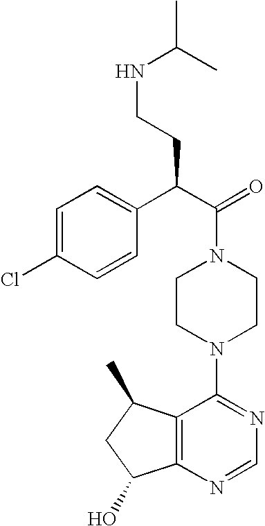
C(N1CCN(C2=NC=NC3=C2C(C)CC3O)CC1)(C(C1=CC=C(Cl)C=C1)CCNC(C)C)=O
